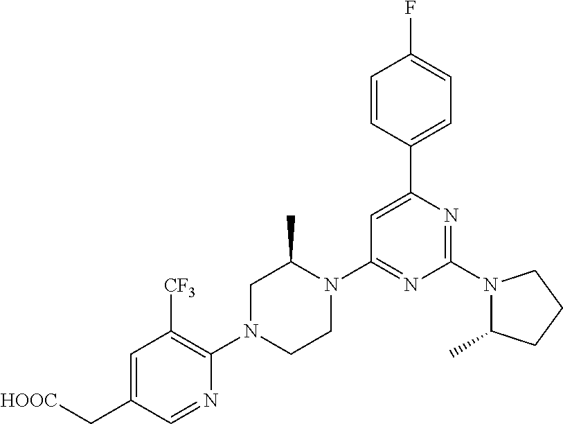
C1=C(C[HOOC])C=NC(N2CCN(C3=NC(N4C(C)CCC4)=NC(C4=CC=C(F)C=C4)=C3)C(C)C2)=C1[CF3]
